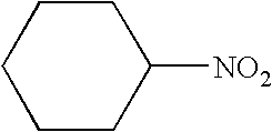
C1CCC([NO2])CC1
